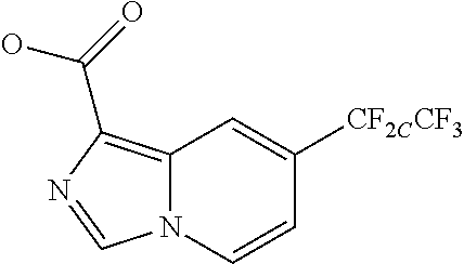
C12=C(C(=O)O)N=CN1C=CC([CF2CCF3])=C2
